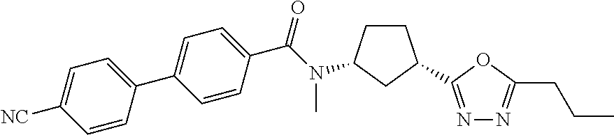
C1(C2=CC=C([NC])C=C2)=CC=C(C(=O)N(C2CCC(C3=NN=C(CCC)O3)C2)C)C=C1
